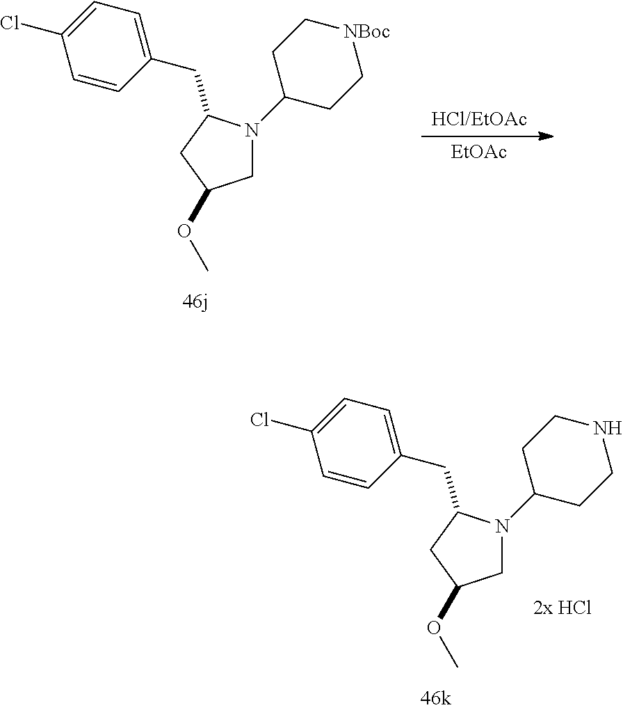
C1=CC(CC2N(C3CC[NBoc]CC3)CC(OC)C2)=CC=C1Cl.[EtOAc].C1=CC(CC2N(C3CCNCC3)CC(OC)C2)=CC=C1Cl
